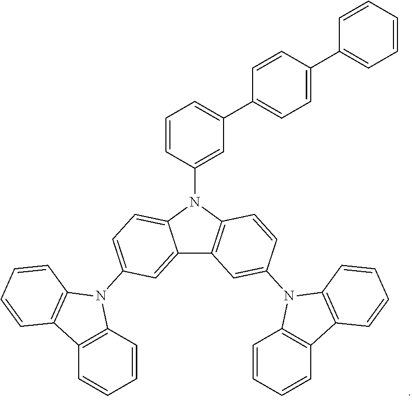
C1=CC(N2C3=CC=C(N4C5=C(C6=C4C=CC=C6)C=CC=C5)C=C3C3=C2C=CC(N2C4=C(C5=C2C=CC=C5)C=CC=C4)=C3)=CC(C2=CC=C(C3=CC=CC=C3)C=C2)=C1
